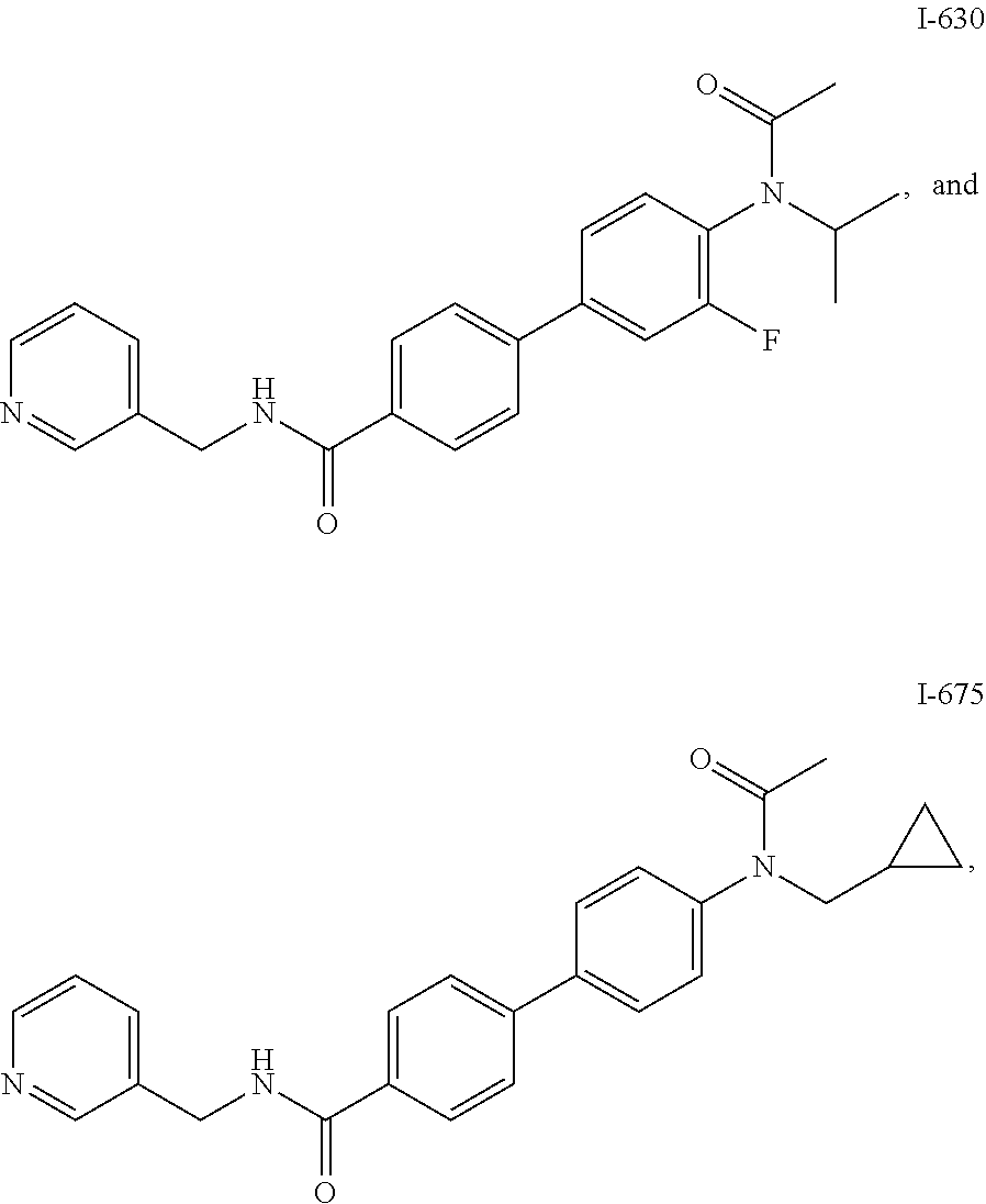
C1(CNC(C2=CC=C(C3=CC(F)=C(N(C(C)C)C(C)=O)C=C3)C=C2)=O)=CC=CN=C1.C1(CNC(C2=CC=C(C3=CC=C(N(CC4CC4)C(C)=O)C=C3)C=C2)=O)=CC=CN=C1
